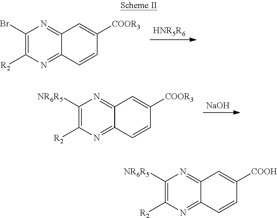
[HNR5R6].C1(Br)=C([R2])N=C2C(=N1)C=C([COOR3])C=C2.[NaOH].C1([NR6R5])=C([R2])N=C2C(=N1)C=C([COOR3])C=C2.C1([NR6R5])=C([R2])N=C2C(=N1)C=C([COOH])C=C2
